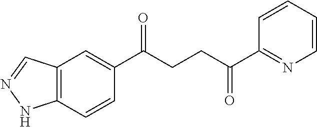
C1(C(CCC(C2=NC=CC=C2)=O)=O)=CC2=C(C=C1)NN=C2
